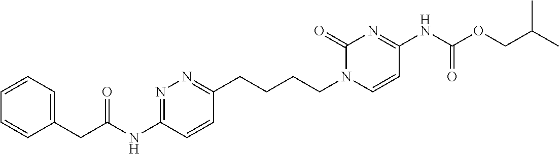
C1=CC=C(CC(=O)NC2=NN=C(CCCCN3C=CC(NC(OCC(C)C)=O)=NC3=O)C=C2)C=C1
